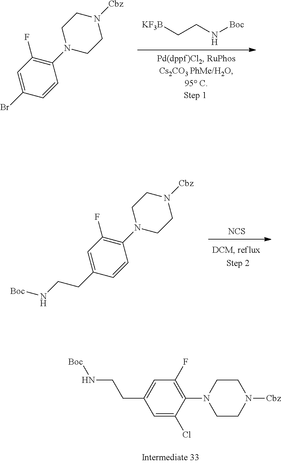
[KF3B]CCN[Boc].C1=CC(Br)=CC(F)=C1N1CCN([Cbz])CC1.[NCS].C1=CC(CCN[Boc])=CC(F)=C1N1CCN([Cbz])CC1.C1=C(Cl)C(N2CCN([Cbz])CC2)=C(F)C=C1CCN[Boc]
